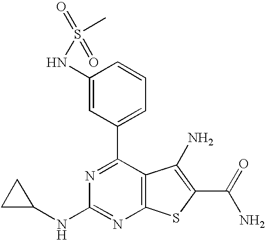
C1(NS(C)(=O)=O)=CC(C2=NC(NC3CC3)=NC3=C2C(N)=C(C(N)=O)S3)=CC=C1
